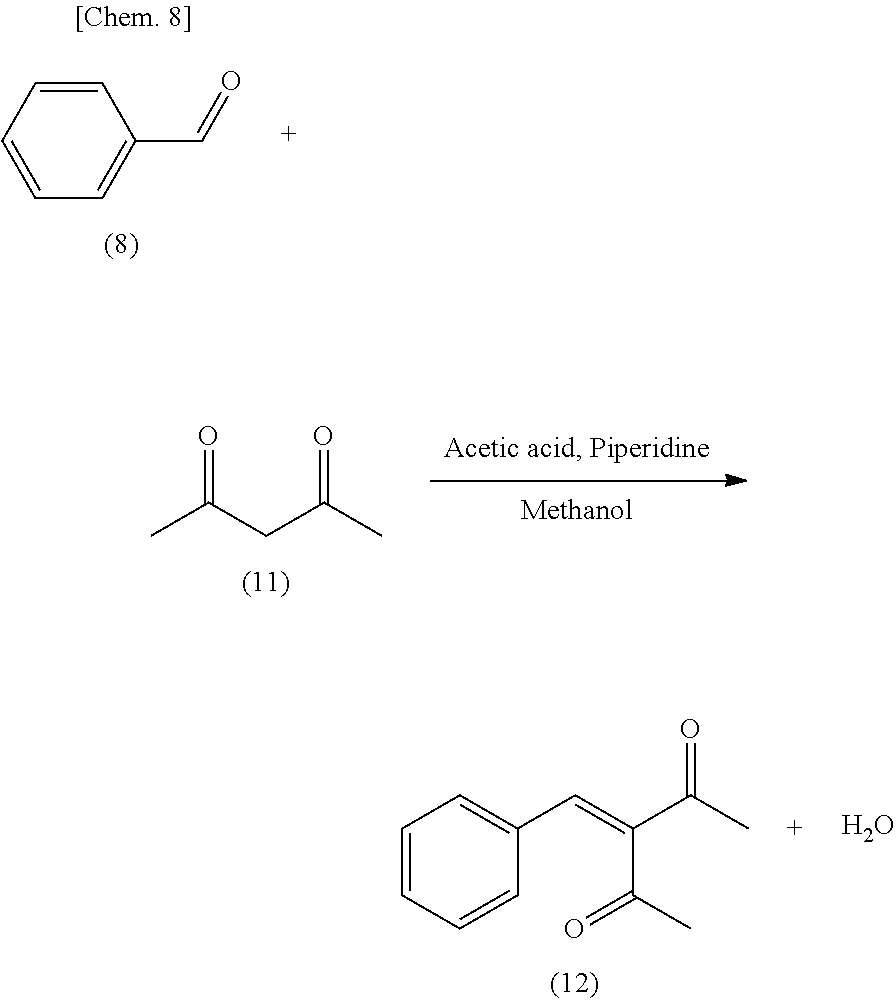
C1=CC=CC=C1C=O.CC(CC(C)=O)=O.C1=CC=CC(C=C(C(C)=O)C(C)=O)=C1.O
